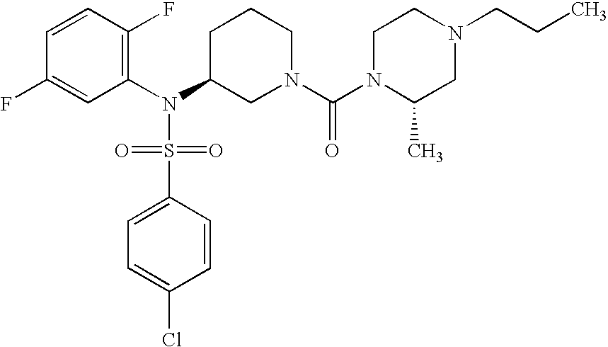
C1=CC(F)=C(N(C2CN(C(N3C(C)CN(CCC)CC3)=O)CCC2)S(=O)(=O)C2=CC=C(Cl)C=C2)C=C1F
